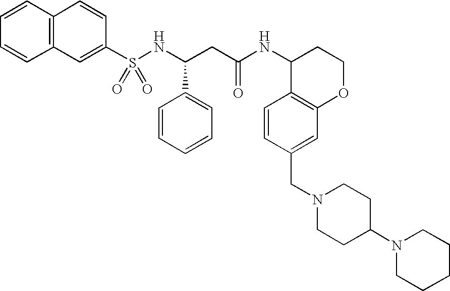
C12=C(C=CC=C1)C=CC(S(NC(CC(NC1C3=C(OCC1)C=C(CN1CCC(N4CCCCC4)CC1)C=C3)=O)C1=CC=CC=C1)(=O)=O)=C2
